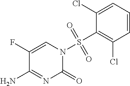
C1(F)=CN(S(C2=C(Cl)C=CC=C2Cl)(=O)=O)C(=O)N=C1N
